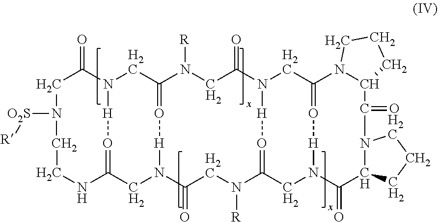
C1C(=O)N2CC3=O[H]N(CC(=O[H]2)NCCN1[O2S][R])C(=O)CN([R])C1=O[H]N(C(=O)CN3[R])CC2=O[H]N(C1)C(=O)C1N(C(=O)C3N2CCC3)CCC1
